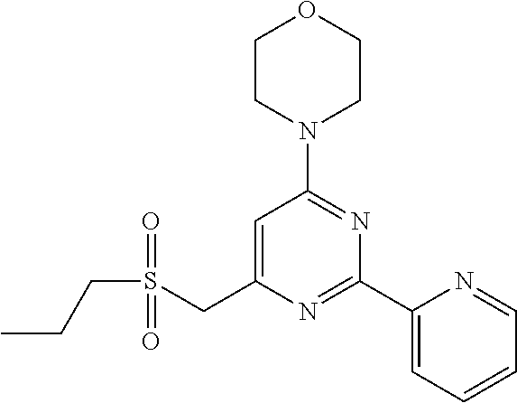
C1CN(C2=NC(C3=CC=CC=N3)=NC(CS(CCC)(=O)=O)=C2)CCO1
